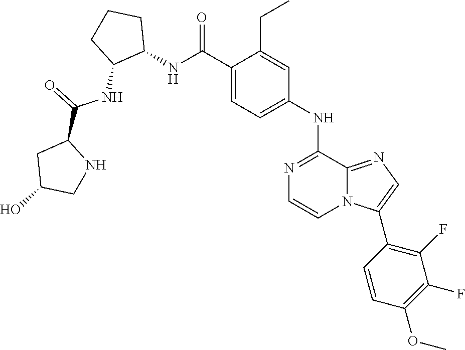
N1=C(NC2=CC=C(C(NC3CCCC3NC(C3CC(O)CN3)=O)=O)C(CC)=C2)C2=NC=C(C3=C(F)C(F)=C(OC)C=C3)N2C=C1
